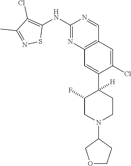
C12=C(C=C(Cl)C(C3([H])CCN(C4COCC4)CC3F)=C1)C=NC(NC1=C(Cl)C(C)=NS1)=N2
